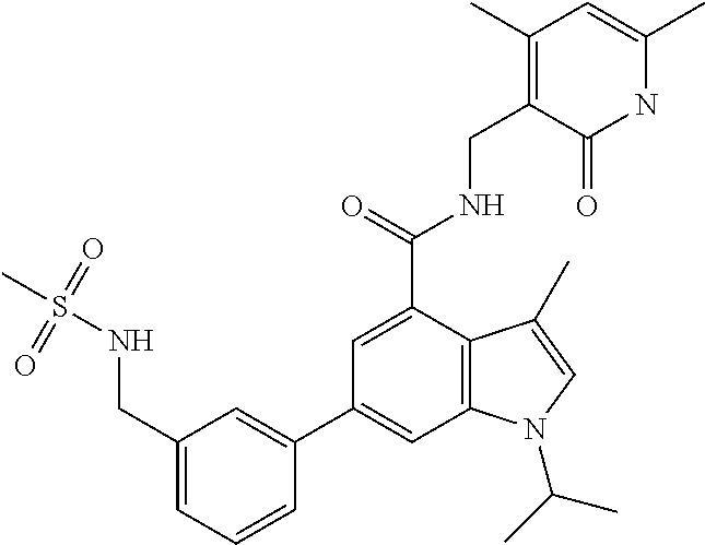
C1(C2=CC3=C(C(C(NCC4=C(C)C=C(C)NC4=O)=O)=C2)C(C)=CN3C(C)C)=CC(CNS(C)(=O)=O)=CC=C1
